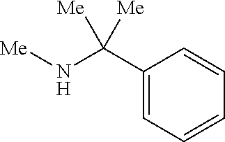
C1(C(N[Me])([Me])[Me])=CC=CC=C1
